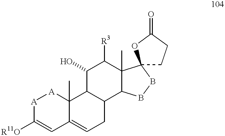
C1(O)C([R3])C2(C)C(C3CC=C4C(C)([A][A]C([R11O])=C4)C13)BBC21CCC(=O)O1
